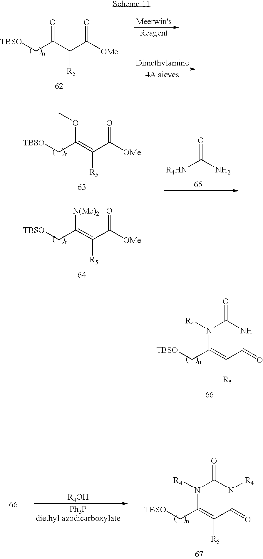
[TBSO]CC(C(C([OMe])=O)[R5])=O.[TBSO]CC(=C(C([OMe])=O)[R5])OC.[TBSO]CC(=C(C([OMe])=O)[R5])[N(Me)2].[R4HN]C(N)=O.[TBSO]CC1=C([R5])C(=O)NC(=O)N1[R4].[TBSO]CC1=C([R5])C(=O)N([R4])C(=O)N1[R4]
